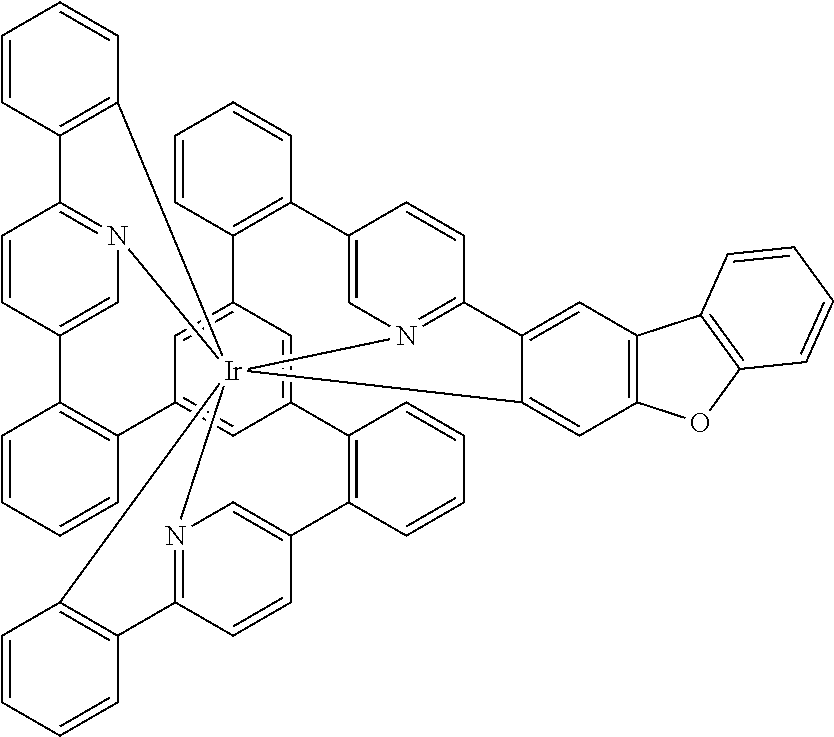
C1=CC2=C(C=C1)[Ir]1345N6=C2C=CC(=C6)C2=C(C=CC=C2)C2=CC(=CC(=C2)C2=C(C=CC=C2)C2=CN1=C(C=C2)C1=CC2=C(C=C13)OC1=C2C=CC=C1)C1=C(C=CC=C1)C1=CN4=C(C=C1)C1=C5C=CC=C1
